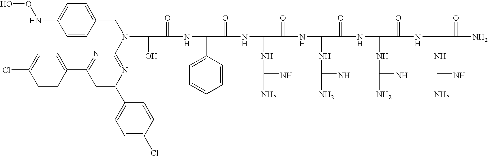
OC(C(=O)NC(C1=CC=CC=C1)C(=O)NC(NC(N)=N)C(=O)NC(NC(N)=N)C(=O)NC(NC(N)=N)C(=O)NC(NC(N)=N)C(=O)N)N(CC1=CC=C(NOO)C=C1)C1=NC(C2=CC=C(Cl)C=C2)=CC(C2=CC=C(Cl)C=C2)=N1
